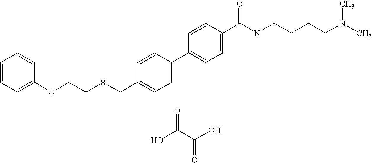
C1=CC=C(OCCSCC2=CC=C(C3=CC=C(C(NCCCCN(C)C)=O)C=C3)C=C2)C=C1.OC(C(O)=O)=O
